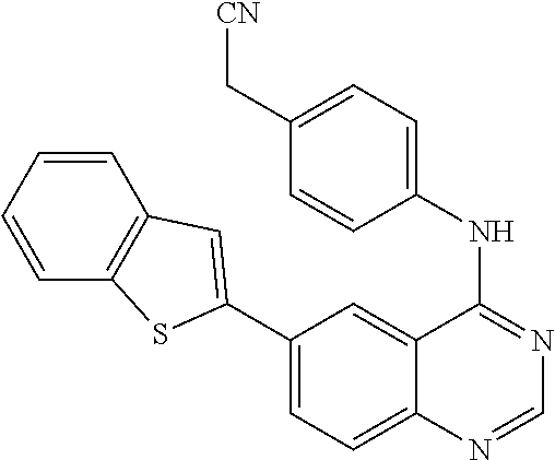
C1(NC2=NC=NC3=CC=C(C4=CC5=C(C=CC=C5)S4)C=C32)=CC=C(C[CN])C=C1
